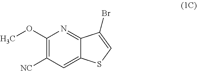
C1(OC)=C([NC])C=C2C(=N1)C(Br)=CS2
